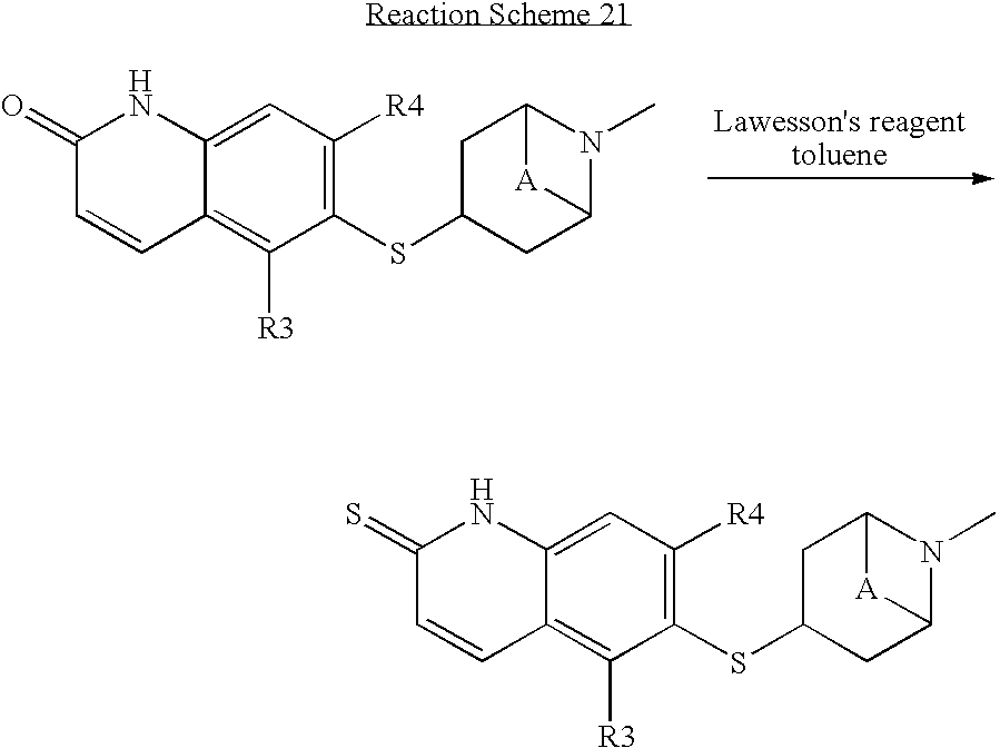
C12=C([R3])C(SC3CC4N(C)C(C3)[A]4)=C([R4])C=C1NC(=O)C=C2.C12=C([R3])C(SC3CC4N(C)C(C3)[A]4)=C([R4])C=C1NC(=S)C=C2
